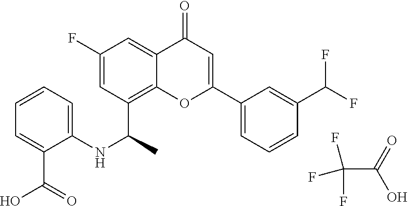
C1=C(F)C=C2C(=O)C=C(C3=CC=CC(C(F)F)=C3)OC2=C1C(NC1=CC=CC=C1C(O)=O)C.FC(F)(C(=O)O)F
